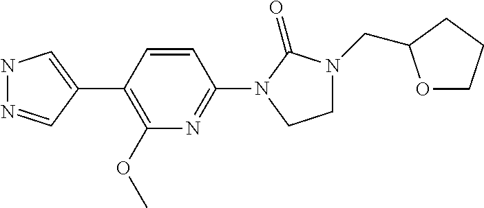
N1N=CC(C2=C(OC)N=C(N3C(=O)N(CC4OCCC4)CC3)C=C2)=C1
